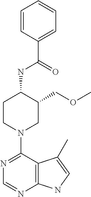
C(=O)(NC1CCN(C2=NC=NC3=C2C(C)=CN3)CC1COC)C1=CC=CC=C1
